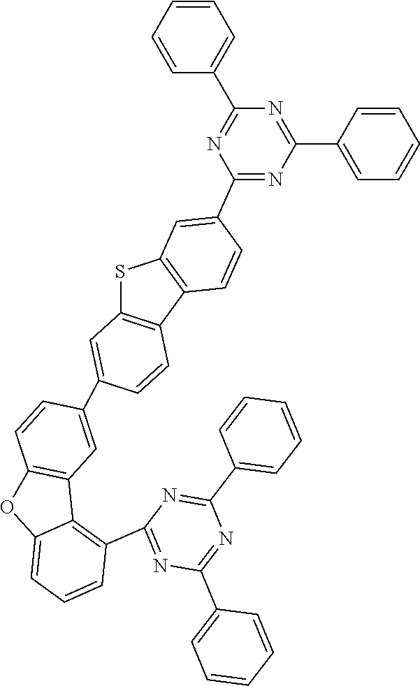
C1(C2=CC3=C(C4=C(S3)C=C(C3=NC(C5=CC=CC=C5)=NC(C5=CC=CC=C5)=N3)C=C4)C=C2)=CC2=C(C=C1)OC1=CC=CC(C3=NC(C4=CC=CC=C4)=NC(C4=CC=CC=C4)=N3)=C21
